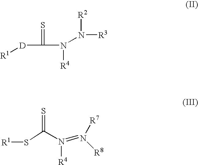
[D](C(N([R4])N([R3])[R2])=S)[R1].S(C(=S)N([R4])=N([R8])[R7])[R1]
